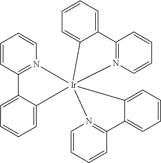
C12=N(C=CC=C1)[Ir]13(C4=CC=CC=C24)(C2=CC=CC=C2C2=N1C=CC=C2)N1=C(C=CC=C1)C1=CC=CC=C13
